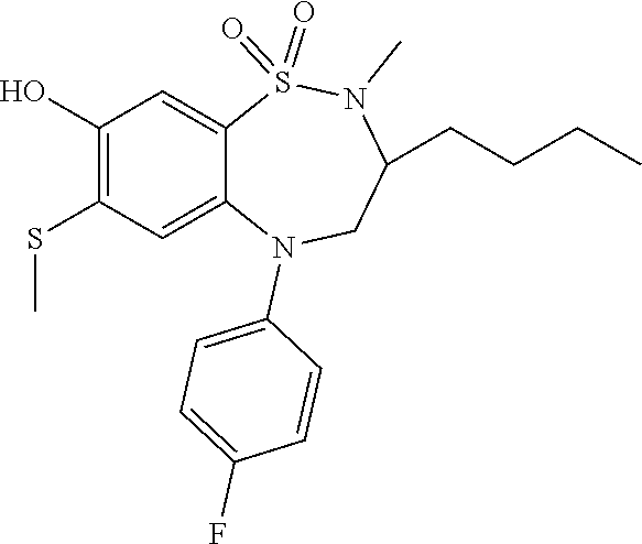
C1=CC(F)=CC=C1N1CC(CCCC)N(C)S(=O)(=O)C2=CC(O)=C(SC)C=C12
